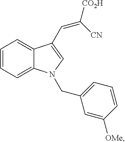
C1=CC=C2C(=C1)C(C=C([CO2H])[CN])=CN2CC1=CC=CC([OMe])=C1
